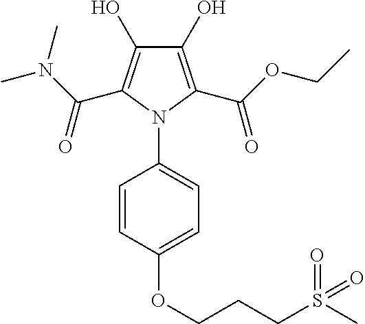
C1(O)=C(C(OCC)=O)N(C2=CC=C(OCCCS(=O)(C)=O)C=C2)C(C(N(C)C)=O)=C1O
